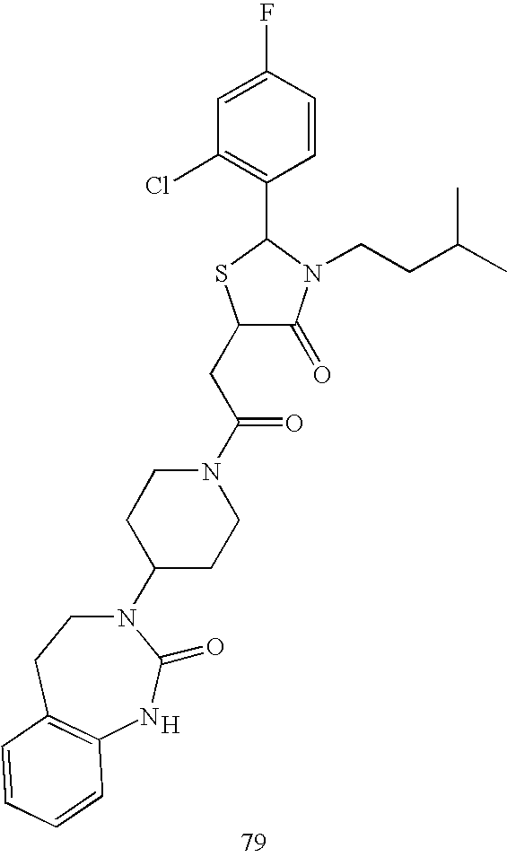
C1(CC(N2CCC(N3CCC4=C(NC3=O)C=CC=C4)CC2)=O)C(=O)N(CCC(C)C)C(C2=C(Cl)C=C(F)C=C2)S1.[H]
